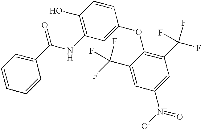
C1=CC=CC(C(NC2=C(O)C=CC(OC3=C(C(F)(F)F)C=C([N+]([O-])=O)C=C3C(F)(F)F)=C2)=O)=C1
